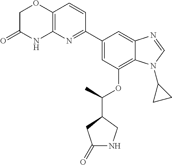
C1(C2=NC3=C(C=C2)OCC(=O)N3)=CC(OC(C2CC(=O)NC2)C)=C2C(=C1)N=CN2C1CC1
